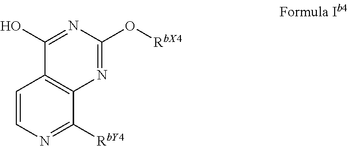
C1=CN=C([RbY4])C2=C1C(O)=NC(O[RbX4])=N2
